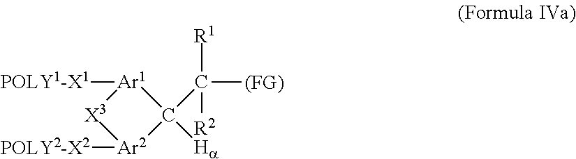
[POLY1-X1][Ar1]1C(C([R1])([R2])[(FG)])([Ha])[Ar2]([POLY2-X2])[X3]1
